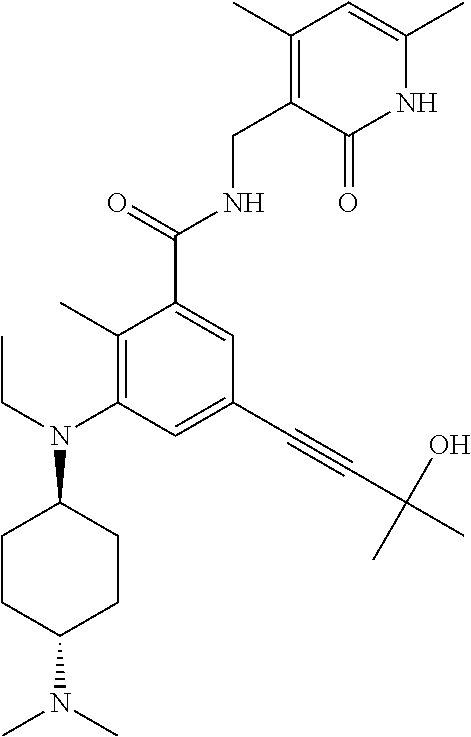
C1CC(N(C)C)CCC1N(CC)C1=C(C)C(C(=O)NCC2=C(C)C=C(C)NC2=O)=CC(C#CC(C)(O)C)=C1
